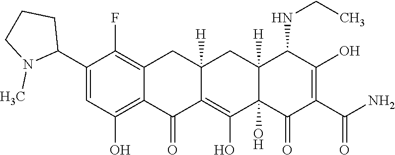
C12=C(O)C=C(C3CCCN3C)C(F)=C1CC1([H])C(=C(O)C3(O)C([H])(C1)C(NCC)C(O)=C(C(N)=O)C3=O)C2=O
